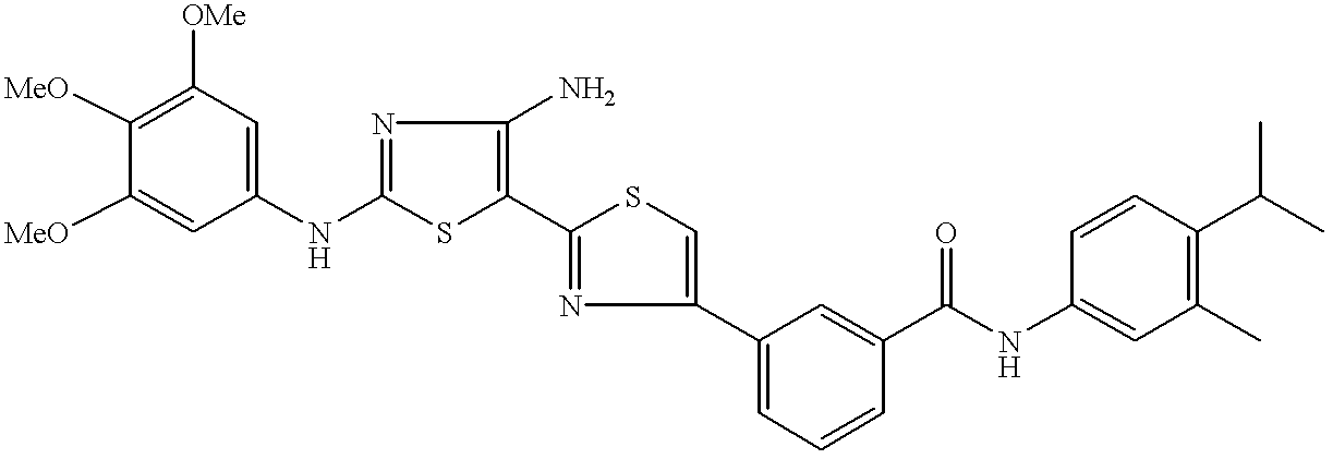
C1(NC2=NC(N)=C(C3=NC(C4=CC=CC(C(NC5=CC(C)=C(C(C)C)C=C5)=O)=C4)=CS3)S2)=CC([OMe])=C([MeO])C([MeO])=C1
